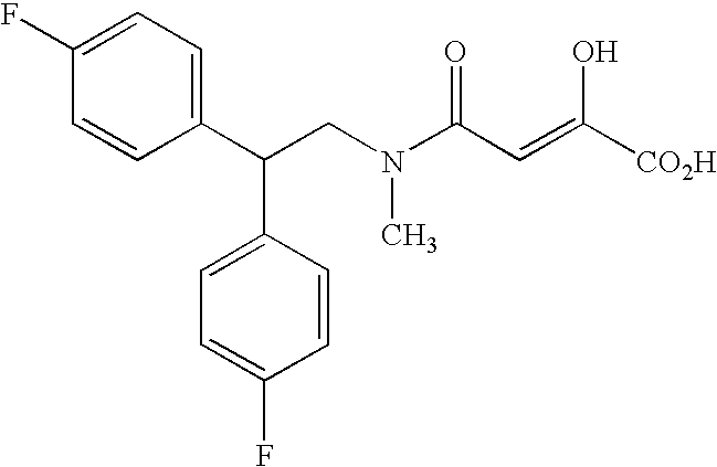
C1(F)=CC=C(C(CN(C)C(C=C([CO2H])O)=O)C2=CC=C(F)C=C2)C=C1
